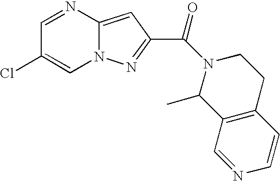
C1=NC2=CC(C(N3CCC4=C(C=NC=C4)C3C)=O)=NN2C=C1Cl
